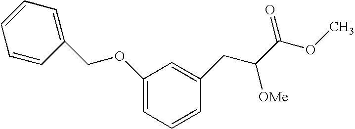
C1=C(OCC2=CC=CC=C2)C=C(CC(C(OC)=O)[OMe])C=C1
